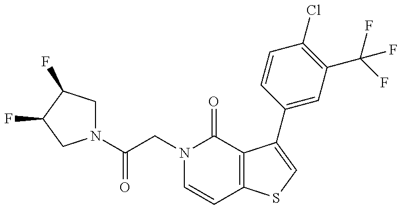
N1(C(CN2C=CC3=C(C2=O)C(C2=CC(C(F)(F)F)=C(Cl)C=C2)=CS3)=O)CC(F)C(F)C1
